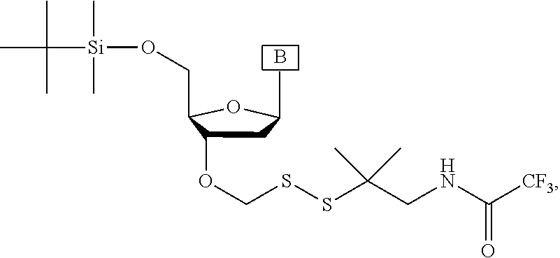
C1C(OCSSC(CNC([CF3])=O)(C)C)C(CO[Si](C(C)(C)C)(C)C)OC1C.B
